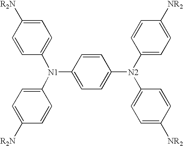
C1=CC([N1](C2=CC=C([R2N])C=C2)C2=CC=C([R2N])C=C2)=CC=C1[N2](C1=CC=C([NR2])C=C1)C1=CC=C([NR2])C=C1
